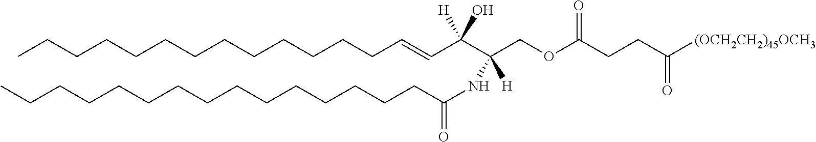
CCCCCCCCCCCCCC=CC(C(COC(CCC([(OCH2CH2)45OCH3])=O)=O)(NC(CCCCCCCCCCCCCCC)=O)[H])([H])O
